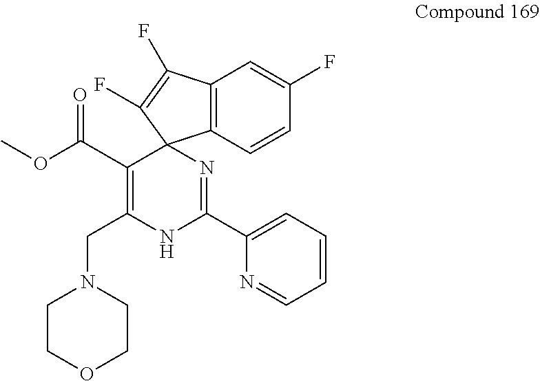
C12=C(C(F)=C(F)C13N=C(C1=CC=CC=N1)NC(CN1CCOCC1)=C3C(=O)OC)C=C(F)C=C2
